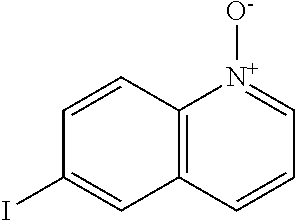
C1=CC2=C(C=C1I)C=CC=[N+]2[O-]
